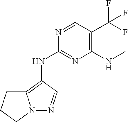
N1=CC(C(F)(F)F)=C(NC)N=C1NC1=C2N(N=C1)CCC2
